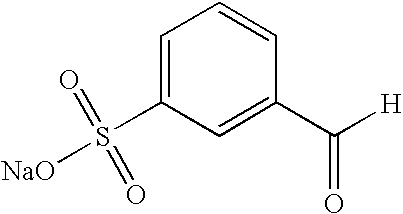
C1=C(S(=O)(=O)[NaO])C=C(C([H])=O)C=C1
